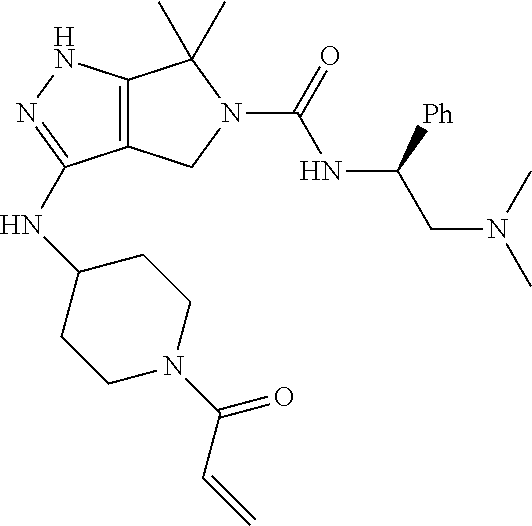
C12=C(NN=C1NC1CCN(C(C=C)=O)CC1)C(C)(C)N(C(=O)NC(CN(C)C)[Ph])C2
